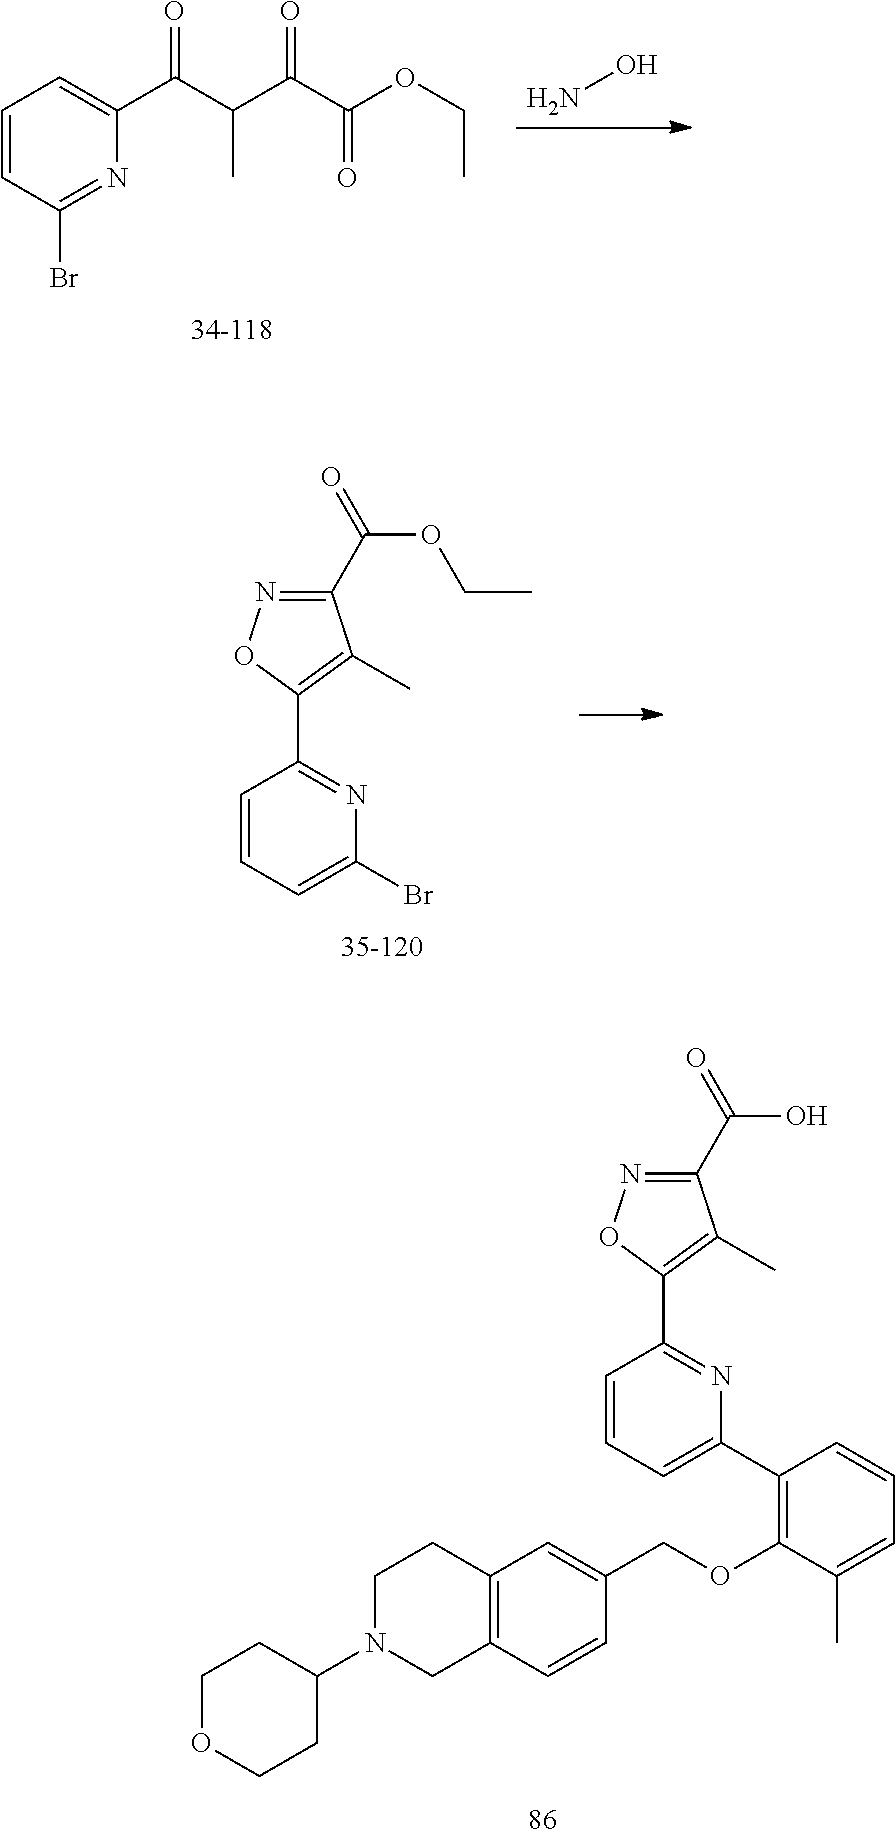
C1=CC(Br)=NC(C(C(C(C(OCC)=O)=O)C)=O)=C1.NO.C1(C2=NC(Br)=CC=C2)=C(C)C(C(=O)OCC)=NO1.C1(C2=NC(C3=C(OCC4=CC5=C(C=C4)CN(C4CCOCC4)CC5)C(C)=CC=C3)=CC=C2)=C(C)C(C(=O)O)=NO1
